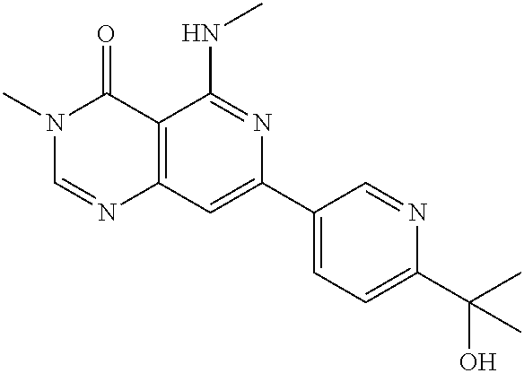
C12=C(C=C(C3=CC=C(C(C)(O)C)N=C3)N=C1NC)N=CN(C)C2=O
